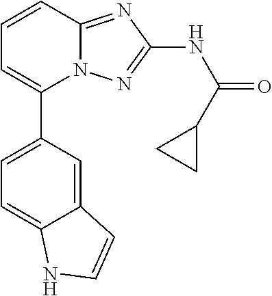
C1=C(C2=CC=CC3=NC(NC(=O)C4CC4)=NN23)C=C2C(=C1)NC=C2
